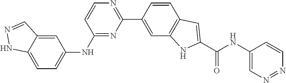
C1=CC(C2=NC=CC(NC3=CC=C4C(=C3)C=NN4)=N2)=CC2=C1C=C(C(NC1=CN=NC=C1)=O)N2
